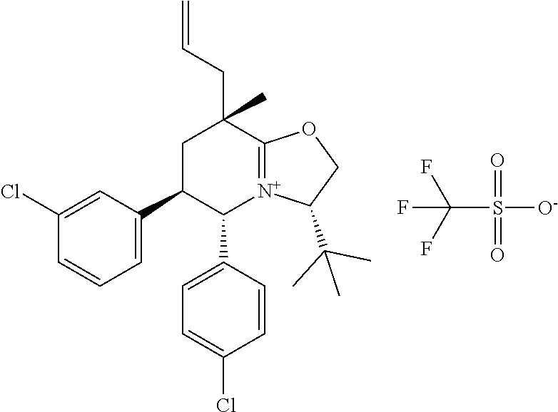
C1C(C2=CC=CC(Cl)=C2)C(C2=CC=C(Cl)C=C2)[N+]2=C(OCC2C(C)(C)C)C1(CC=C)C.C(S([O-])(=O)=O)(F)(F)F
